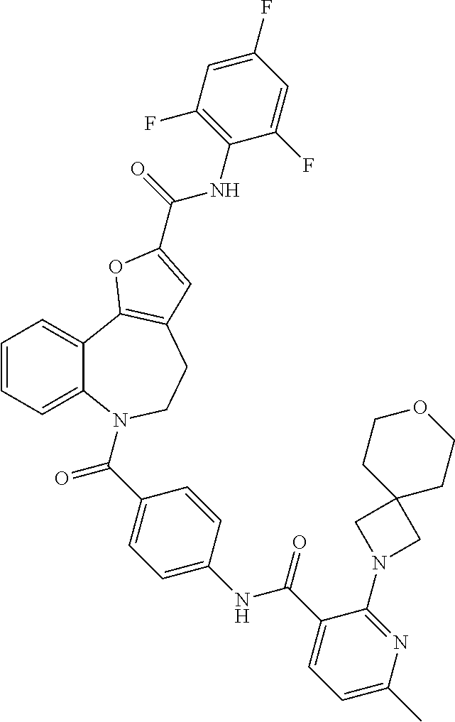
C1=CC=C2C(=C1)C1=C(CCN2C(=O)C2=CC=C(NC(=O)C3=CC=C(C)N=C3N3CC4(C3)CCOCC4)C=C2)C=C(C(NC2=C(F)C=C(F)C=C2F)=O)O1
